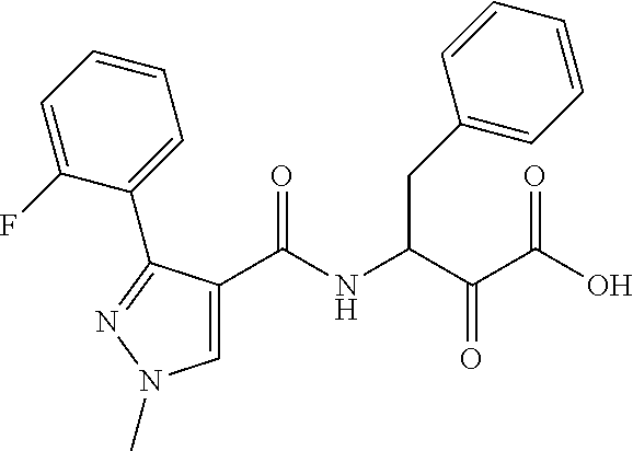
C1(C(NC(C(C(O)=O)=O)CC2=CC=CC=C2)=O)=CN(C)N=C1C1=CC=CC=C1F
